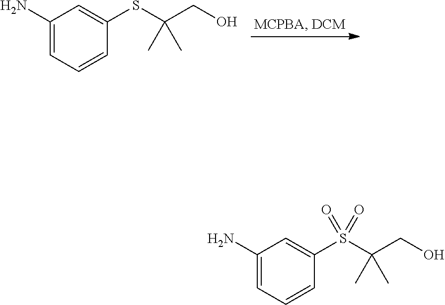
C1(N)=CC=CC(SC(CO)(C)C)=C1.C1(N)=CC=CC(S(C(CO)(C)C)(=O)=O)=C1
